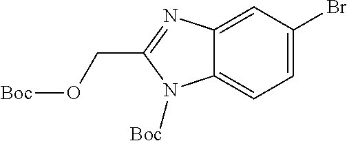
C1=C(Br)C=C2C(=C1)N([Boc])C(CO[Boc])=N2
